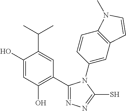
C1(C2=C(O)C=C(O)C(C(C)C)=C2)=NN=C(S)N1C1=CC2=C(C=C1)N(C)C=C2
